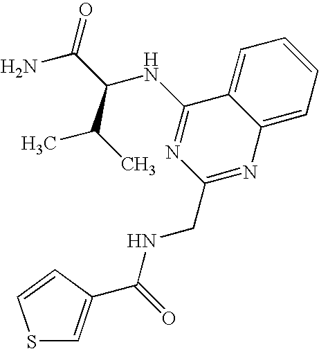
C12=CC=CC=C1N=C(CNC(=O)C1=CSC=C1)N=C2NC(C(N)=O)C(C)C
